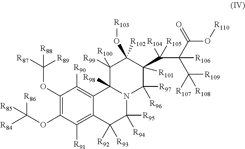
C1(OC([R87])([R89])[R88])=C(OC([R84])([R86])[R85])C([R91])=C2C(=C1[R90])C1([R98])N(C([R95])([R94])C2([R93])[R92])C([R97])([R96])C([R101])(C(C(C(O[R110])=O)(C([R109])([R107])[R108])[R106])([R104])[R105])C([R102])(O[R103])C1([R100])[R99]
